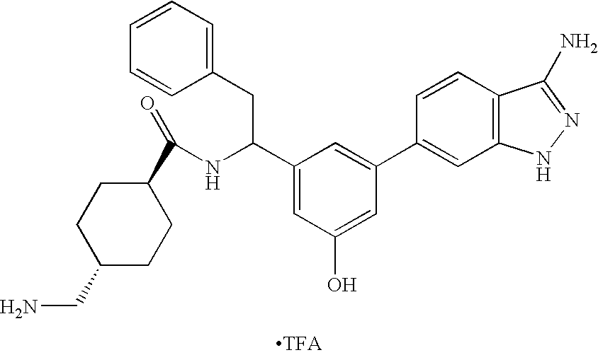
C1=CC=C(CC(NC(=O)C2CCC(CN)CC2)C2=CC(O)=CC(C3=CC4=C(C=C3)C(N)=NN4)=C2)C=C1.[TFA]
